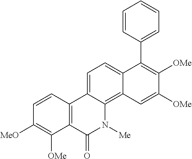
C1=C2C(=C3C(=C1)C(C1=CC=CC=C1)=C([OMe])C([OMe])=C3)N([Me])C(=O)C1=C2C=CC([MeO])=C1[OMe]
